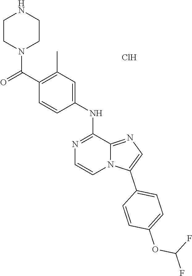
C1CN(C(=O)C2=C(C)C=C(NC3=NC=CN4C3=NC=C4C3=CC=C(OC(F)F)C=C3)C=C2)CCN1.Cl
